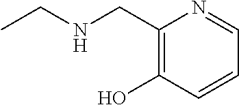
N(CC1=C(O)C=CC=N1)CC
